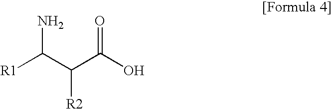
[R1]C(C(C(O)=O)[R2])N
